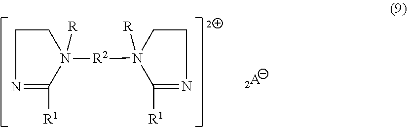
N1([R])([R2]N2([R])CCN=C2[R1])CCN=C1[R1]
